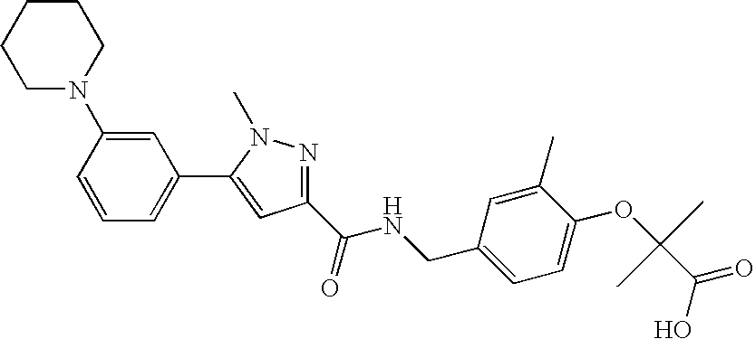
C1=CC=C(C2=CC(C(NCC3=CC=C(OC(C)(C)C(O)=O)C(C)=C3)=O)=NN2C)C=C1N1CCCCC1
